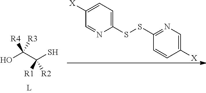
OC(C(S)([R1])[R2])([R4])[R3].C1(SSC2=NC=C([X])C=C2)=CC=C([X])C=N1
